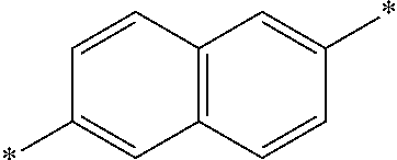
C12=C(C=CC(*)=C1)C=C(*)C=C2
